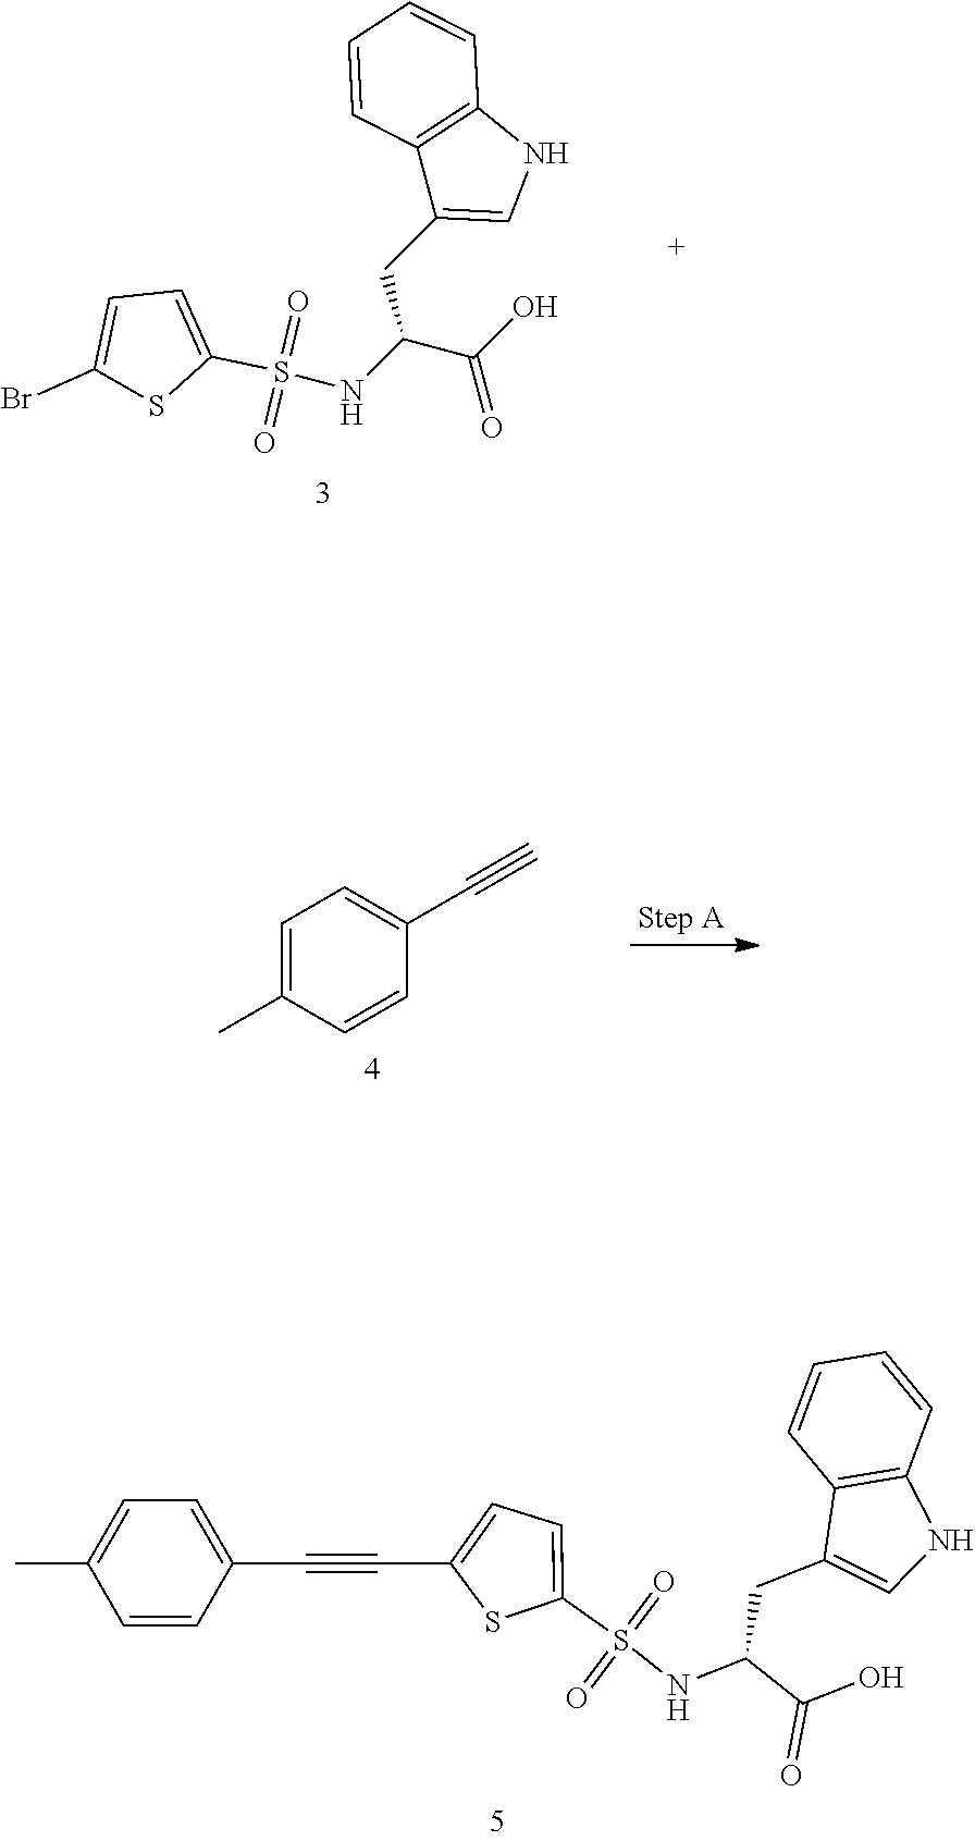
C1=C(S(NC(C(O)=O)CC2=CNC3=C2C=CC=C3)(=O)=O)SC(Br)=C1.C1=C(C)C=CC(C#C)=C1.C1=C(S(NC(C(O)=O)CC2=CNC3=C2C=CC=C3)(=O)=O)SC(C#CC2=CC=C(C)C=C2)=C1
